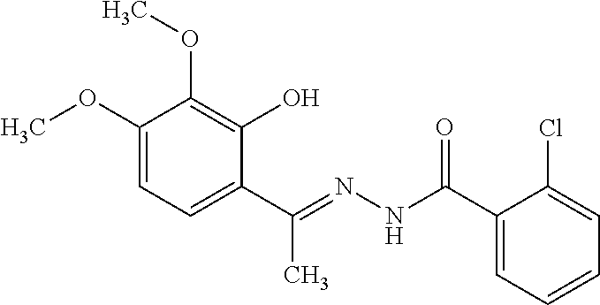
C1(OC)=CC=C(C(C)=NNC(C2=CC=CC=C2Cl)=O)C(O)=C1OC
